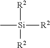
C[Si]([R2])([R2])[R2]
